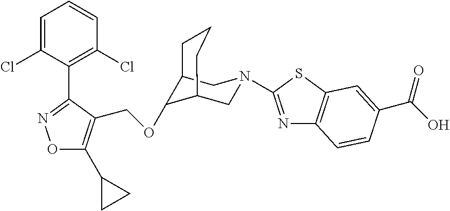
C1=C(Cl)C(C2=NOC(C3CC3)=C2COC2C3CN(C4=NC5=C(S4)C=C(C(=O)O)C=C5)CC2CCC3)=C(Cl)C=C1
